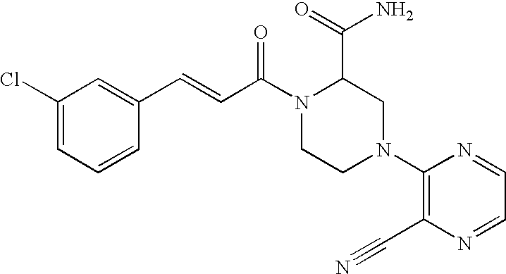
C1=C(C=CC(N2CCN(C3=C(C#N)N=CC=N3)CC2C(=O)N)=O)C=CC=C1Cl
